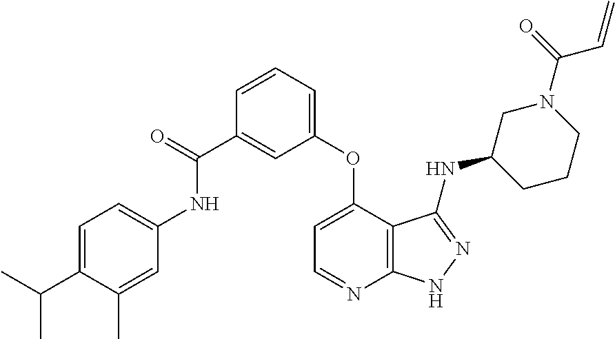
C1(C(NC2=CC=C(C(C)C)C(C)=C2)=O)=CC(OC2=CC=NC3=C2C(NC2CCCN(C(=O)C=C)C2)=NN3)=CC=C1
